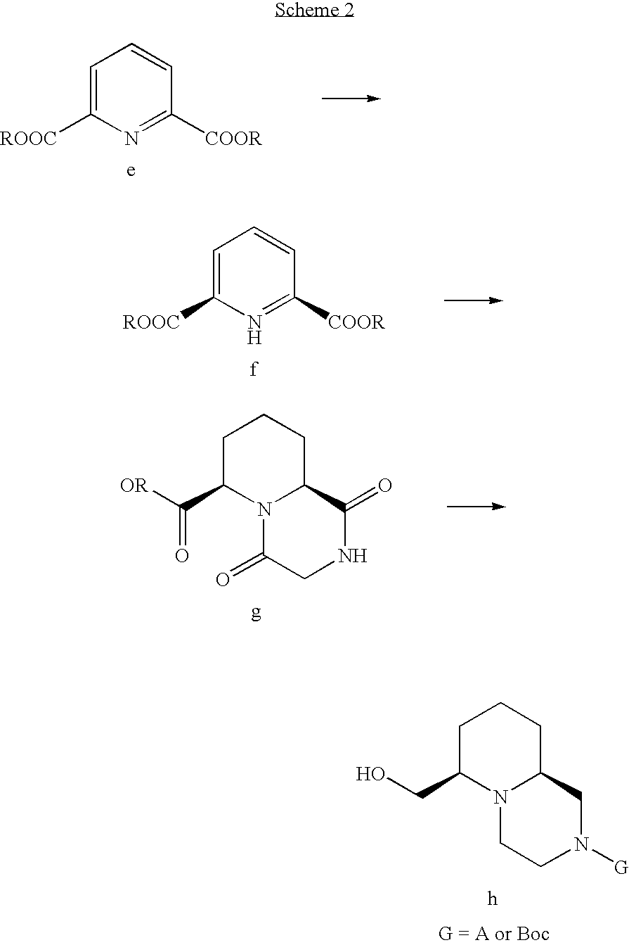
C1=C([ROOC])N=C([COOR])C=C1.C1=C([ROOC])N=C([COOR])C=C1.C1C(C(=O)[OR])N2C(CC1)C(=O)NCC2=O.C1C(CO)N2C(CC1)CN([G])CC2
